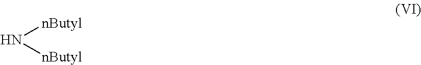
[nButyl]N[nButyl]
